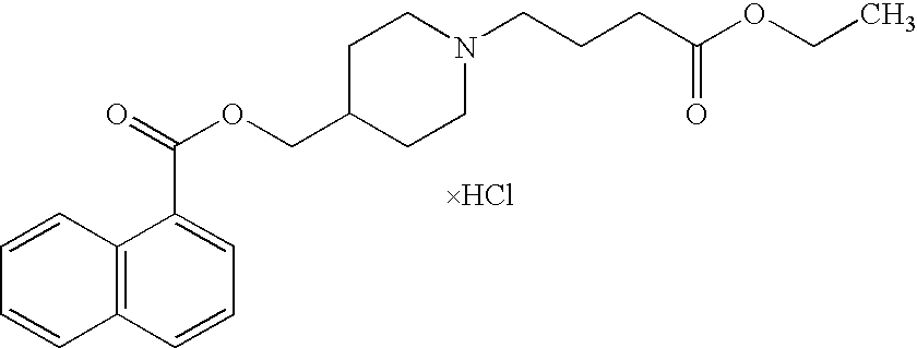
C12=C(C=CC=C1)C(C(=O)OCC1CCN(CCCC(OCC)=O)CC1)=CC=C2
